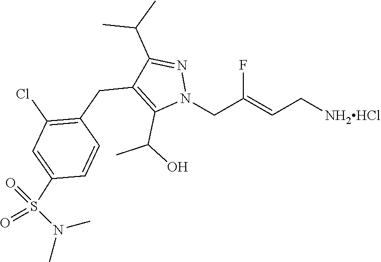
N1(CC(=CC[NH2HCl])F)N=C(C(C)C)C(CC2=C(Cl)C=C(S(=O)(N(C)C)=O)C=C2)=C1C(O)C
